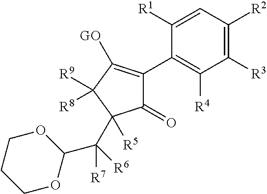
C1([R1])=CC([R2])=C([R3])C([R4])=C1C1=C([GO])C([R9])([R8])C(C(C2OCCCO2)([R7])[R6])([R5])C1=O
